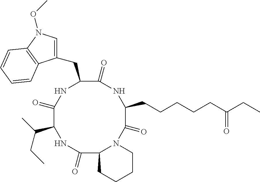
C1(=O)C2N(C(=O)C(CCCCCC(=O)CC)NC(=O)C(CC3=CN(OC)C4=C3C=CC=C4)NC(=O)C(C(CC)C)N1)CCCC2
